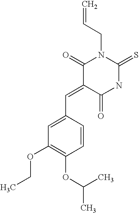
C1(C=C2C(=O)NC(=S)N(CC=C)C2=O)=CC(OCC)=C(OC(C)C)C=C1
